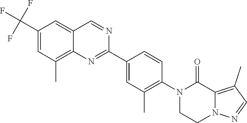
C1(C(F)(F)F)=CC(C)=C2C(=C1)C=NC(C1=CC(C)=C(N3CCN4C(=C(C)C=N4)C3=O)C=C1)=N2
